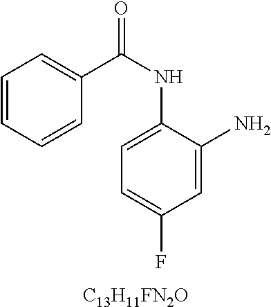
C1=CC=CC(C(NC2=CC=C(F)C=C2N)=O)=C1.[C13H11FN2O]
